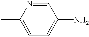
C1=C(C)N=CC(N)=C1
